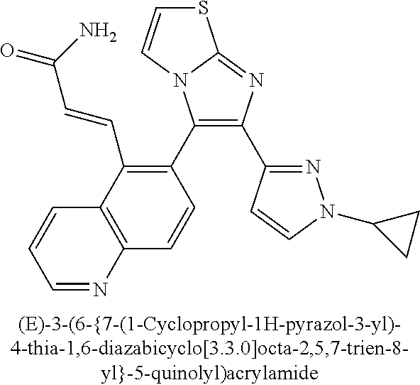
C1(C2=C(C=CC(=O)N)C3=C(C=C2)N=CC=C3)=C(C2=NN(C3CC3)C=C2)N=C2N1C=CS2
